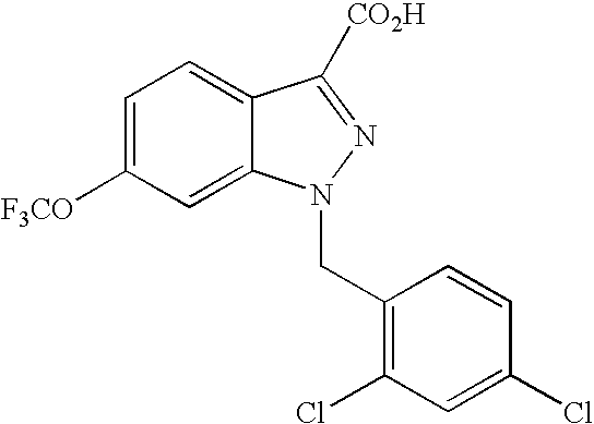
C1=C([F3CO])C=C2C(=C1)C([CO2H])=NN2CC1=C(Cl)C=C(Cl)C=C1
